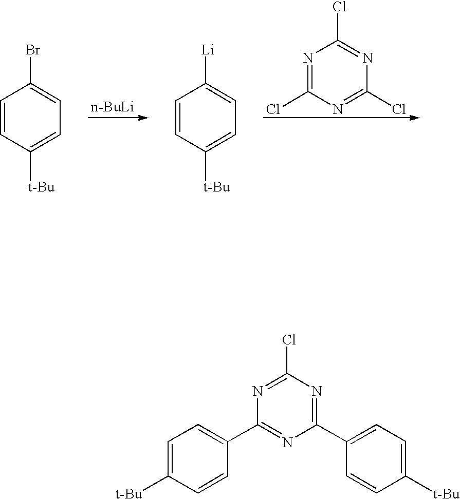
N1=C(Cl)N=C(Cl)N=C1Cl.[n-BuLi].C1=CC([t-Bu])=CC=C1Br.C1=CC([t-Bu])=CC=C1[Li].N1=C(Cl)N=C(C2=CC=C([t-Bu])C=C2)N=C1C1=CC=C([t-Bu])C=C1
